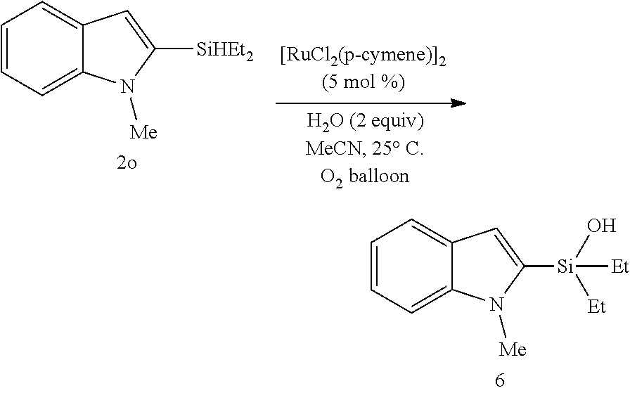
C1=CC=C2C(=C1)C=C([SiHEt2])N2[Me].C1=CC=C2C(=C1)C=C([Si](O)([Et])[Et])N2[Me]
